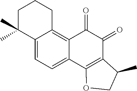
C12=CC=C3C(=C1CCCC2(C)C)C(=O)C(=O)C1=C3OCC1C
